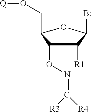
C1([R1])C(ON=C([R4])[R3])C(CO[Q])OC1B
